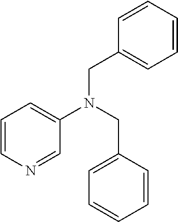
C1=CN=CC(N(CC2=CC=CC=C2)CC2=CC=CC=C2)=C1
